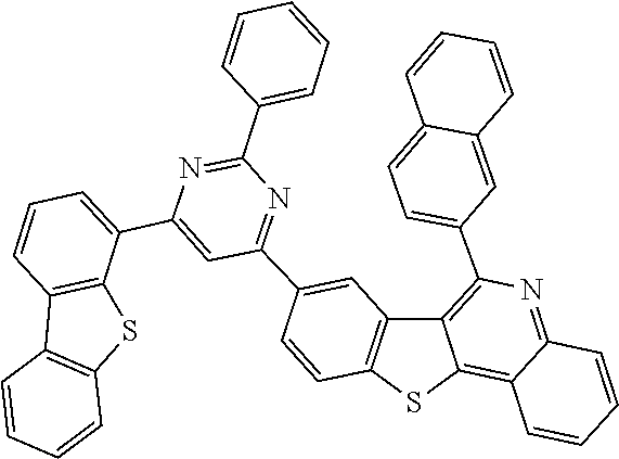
C1=CC=C(C2=NC(C3=CC=CC4=C3SC3=C4C=CC=C3)=CC(C3=CC4=C(SC5=C6C(=NC(C7=CC=C8C=CC=CC8=C7)=C54)C=CC=C6)C=C3)=N2)C=C1
